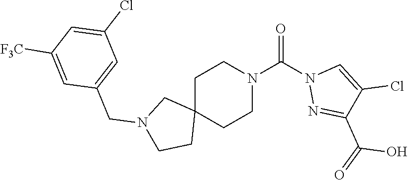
C1C2(CCN(C(N3N=C(C(=O)O)C(Cl)=C3)=O)C1)CN(CC1=CC(Cl)=CC([F3C])=C1)CC2
